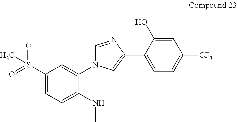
C1(S(=O)(=O)C)=CC=C(NC)C(N2C=NC(C3=CC=C([CF3])C=C3O)=C2)=C1
